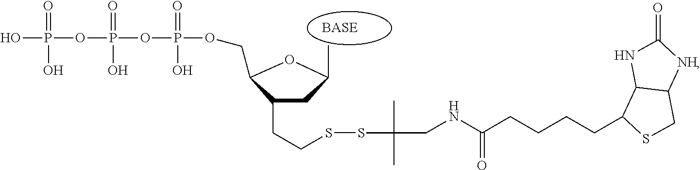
OP(OP(OP(OCC1C(CCSSC(C)(C)CNC(CCCCC2SCC3C2NC(=O)N3)=O)CC(C)O1)(O)=O)(O)=O)(O)=O
